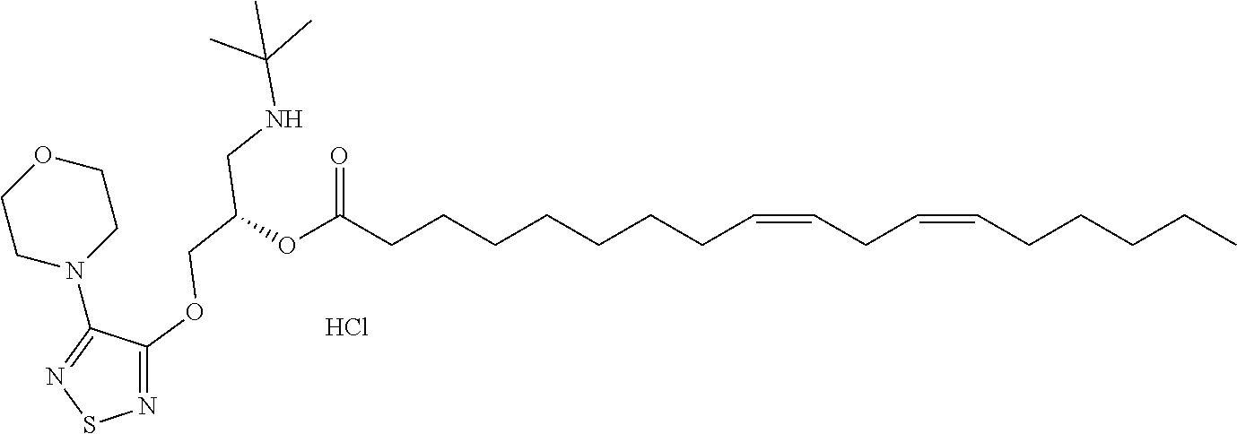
C1OCCN(C2=NSN=C2OCC(CNC(C)(C)C)OC(CCCCCCCC=CCC=CCCCCC)=O)C1.Cl
